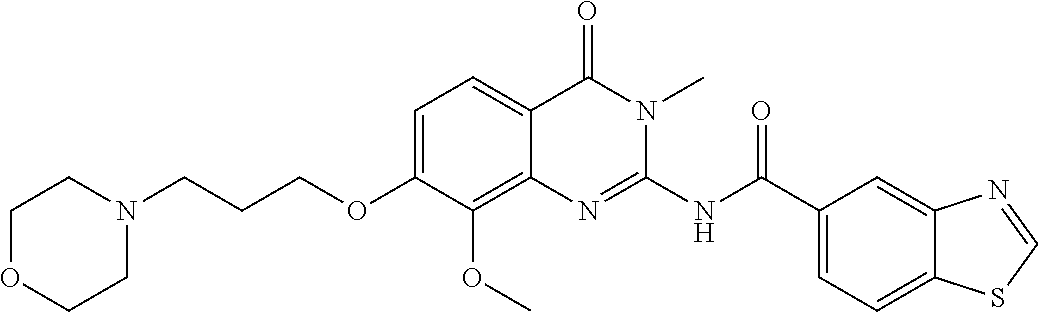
N(C(C1=CC=C2C(=C1)N=CS2)=O)C1=NC2=C(OC)C(OCCCN3CCOCC3)=CC=C2C(=O)N1C
